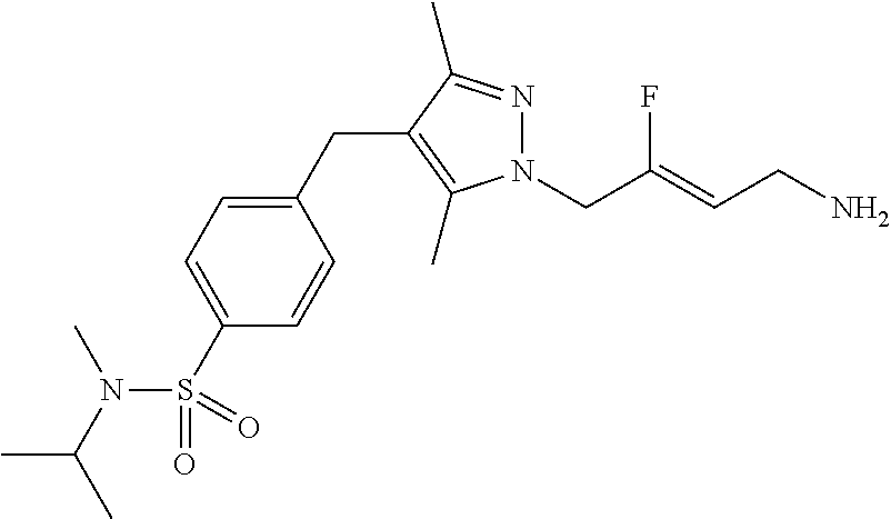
N1(CC(=CCN)F)N=C(C)C(CC2=CC=C(S(N(C(C)C)C)(=O)=O)C=C2)=C1C
